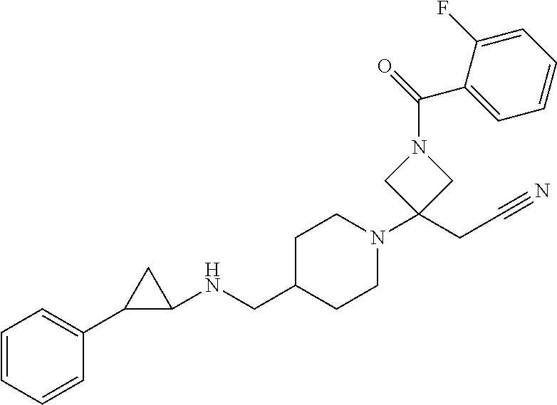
C1=CC=CC(C2C(NCC3CCN(C4(CC#N)CN(C(=O)C5=CC=CC=C5F)C4)CC3)C2)=C1
